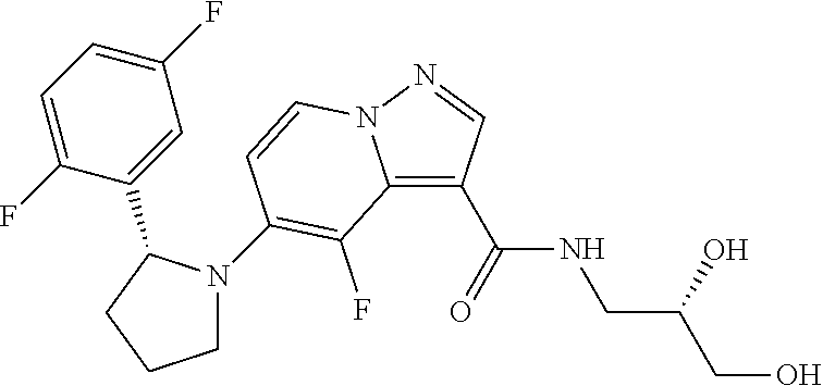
C12=C(C(NCC(CO)O)=O)C=NN1C=CC(N1CCCC1C1=CC(F)=CC=C1F)=C2F
